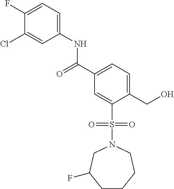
C1CCCN(S(C2=CC(C(=O)NC3=CC=C(F)C(Cl)=C3)=CC=C2CO)(=O)=O)CC1F
